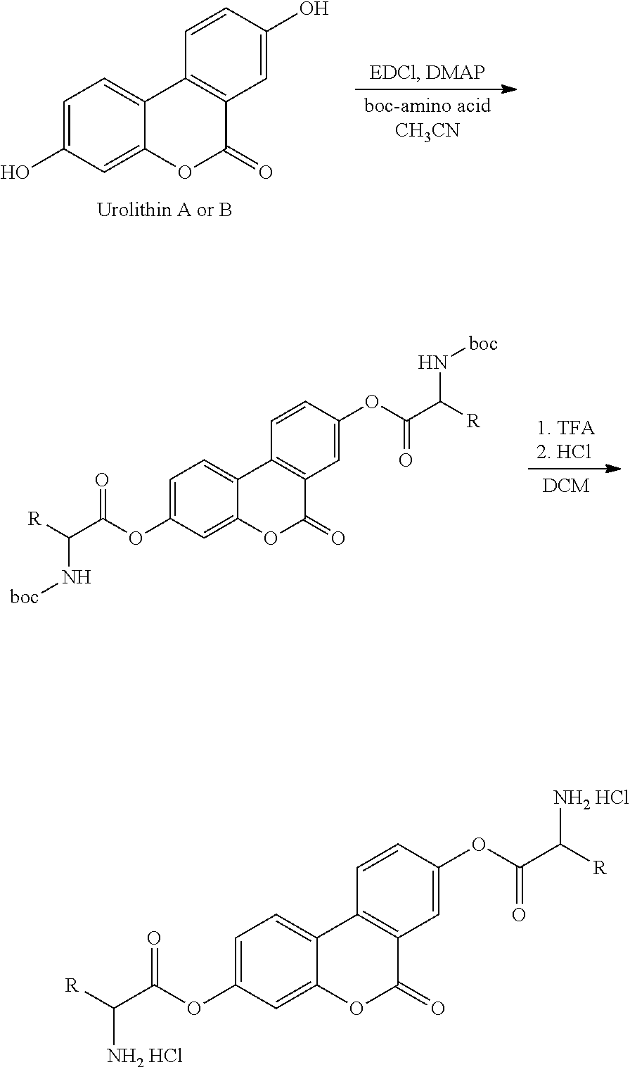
C1=C(O)C=C2C(=C1)C1=C(C(=O)O2)C=C(O)C=C1.C1=C(OC(C([R])N[boc])=O)C=C2C(=C1)C1=C(C(=O)O2)C=C(OC(C([R])N[boc])=O)C=C1.C1=C(OC(C([R])[NH2 HCl])=O)C=C2C(=C1)C1=C(C(=O)O2)C=C(OC(C([R])[NH2 HCl])=O)C=C1
